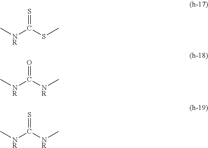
[NR](C(SC)=S)C.[NR](C([NR]C)=O)C.[NR](C([NR]C)=S)C
